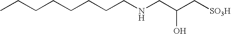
CCCCCCCCNCC(C[SO3H])O
